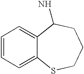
C1=CC=C2C(=C1)C(N)CCCS2
